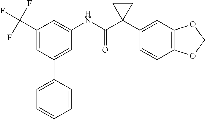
C1(C(F)(F)F)=CC(C2=CC=CC=C2)=CC(NC(C2(C3=CC4=C(C=C3)OCO4)CC2)=O)=C1
